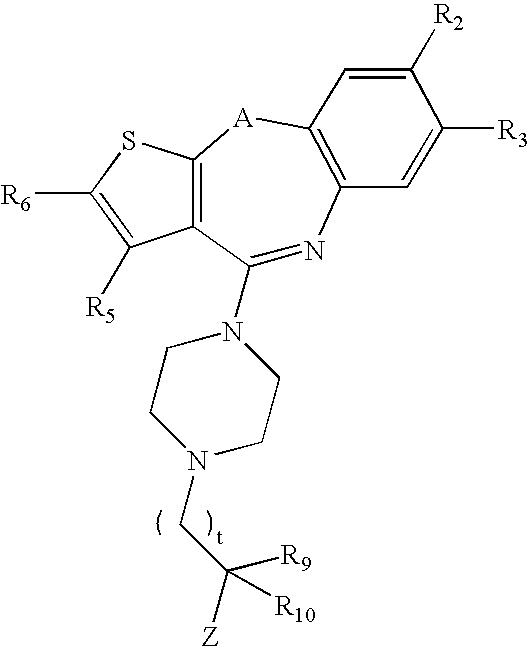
S1C([R6])=C([R5])C2=C1[A]C1=C(N=C2N2CCN(CC([Z])([R9])[R10])CC2)C=C([R3])C([R2])=C1
